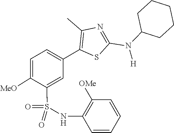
C1C(N(C2=NC(C)=C(C3=CC=C([MeO])C(S(=O)(NC4=C([OMe])C=CC=C4)=O)=C3)S2)[H])CCCC1
